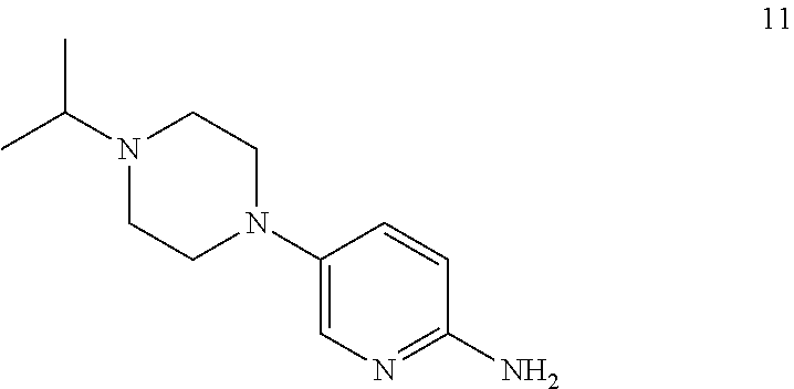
C1(N2CCN(C(C)C)CC2)=CN=C(N)C=C1
